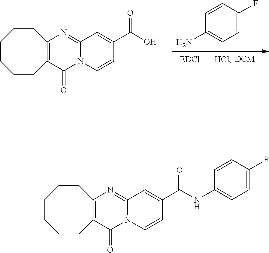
[DCM].[EDCl][HCl].NC1=CC=C(F)C=C1.C12=NC3=C(C(=O)N1C=CC(C(=O)O)=C2)CCCCCC3.C12=NC3=C(C(=O)N1C=CC(C(=O)NC1=CC=C(F)C=C1)=C2)CCCCCC3
